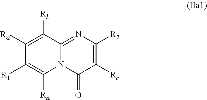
C1([Rc])=C([R2])N=C2N(C1=O)C([Ra])=C([R1])C([Ra])=C2[Rb]
